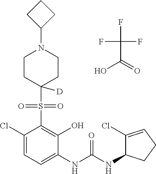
C1(Cl)=CC=C(NC(NC2C(Cl)=CCC2)=O)C(O)=C1S(=O)(=O)C1([D])CCN(C2CCC2)CC1.FC(F)(F)C(=O)O
